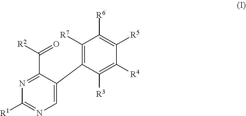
C1([R7])=C(C2=CN=C([R1])N=C2C([R2])=O)C([R3])=C([R4])C([R5])=C1[R6]
